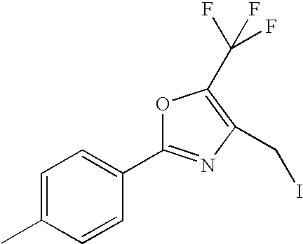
C1=C(C)C=CC(C2=NC(CI)=C(C(F)(F)F)O2)=C1
